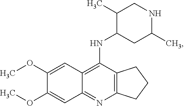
C12=C(N=C3C(=C1NC1CC(C)NCC1C)C=C(OC)C(OC)=C3)CCC2
